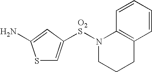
S1C=C([O2S]N2CCCC3=C2C=CC=C3)C=C1N
